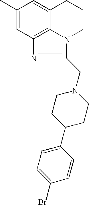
C1(C)=CC2=C3C(=C1)CCCN3C(CN1CCC(C3=CC=C(Br)C=C3)CC1)=N2
